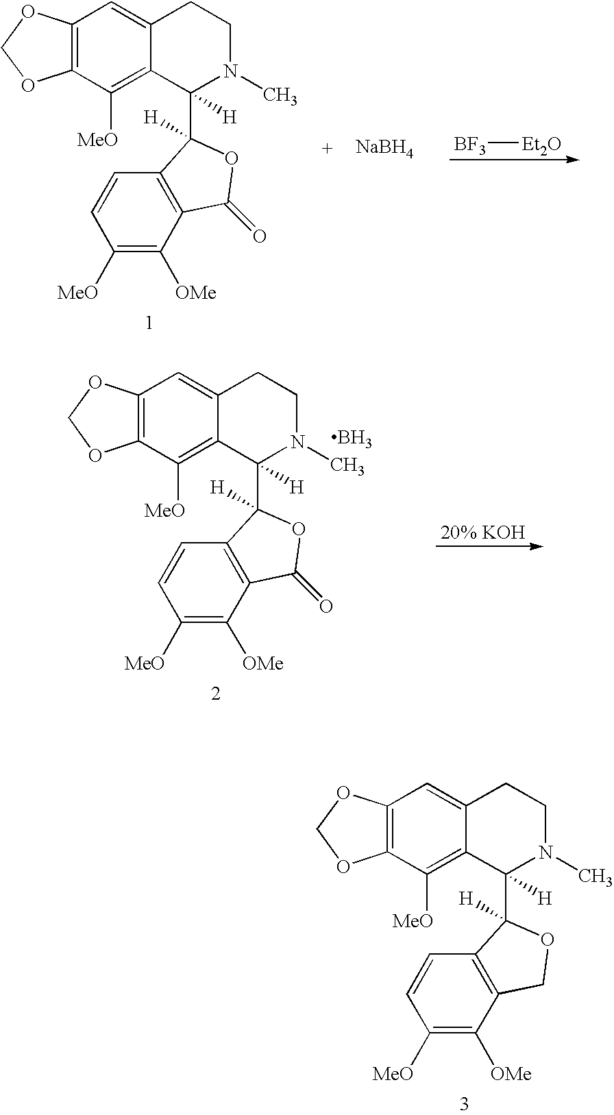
[BF3][Et2O].C12=C(C([MeO])=C3C(=C1)CCN(C)C3([H])C1([H])C3=C(C([OMe])=C([MeO])C=C3)C(=O)O1)OCO2.[NaBH4].C12=C(C([MeO])=C3C(=C1)CCN(C)C3([H])C1([H])C3=C(C([OMe])=C([MeO])C=C3)C(=O)O1)OCO2.B.C12=C(C([MeO])=C3C(=C1)CCN(C)C3([H])C1([H])C3=C(C([OMe])=C([MeO])C=C3)CO1)OCO2
